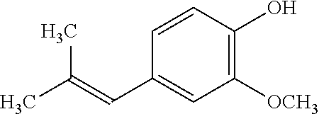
C1(C=C(C)C)=CC([OCH3])=C(O)C=C1
